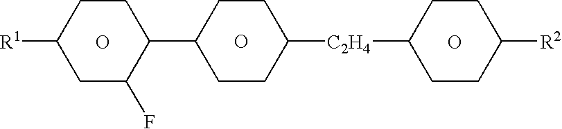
C1CC([R1])CC(F)C1C1CCC([C2H4]C2CCC([R2])CC2)CC1.O.O.O
